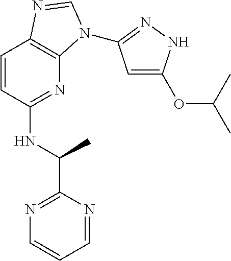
C1=CC(NC(C2=NC=CC=N2)C)=NC2=C1N=CN2C1=NNC(OC(C)C)=C1
